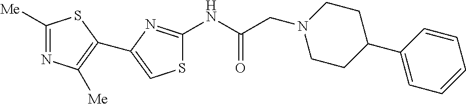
S1C(NC(CN2CCC(C3=CC=CC=C3)CC2)=O)=NC(C2=C([Me])N=C([Me])S2)=C1
